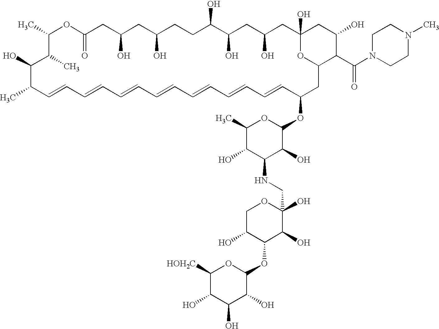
CC1C=CC=CC=CC=CC=CC=CC=CC(OC2OC(C)C(O)C(NCC3(O)OCC(O)C(OC4OC([HOH2C])C(O)C(O)C4O)C3O)C2O)CC2OC(O)(CC(O)CC(O)C(O)CCC(O)CC(O)CC(=O)OC(C)C(C)C1O)CC(O)C2C(N1CCN(C)CC1)=O
